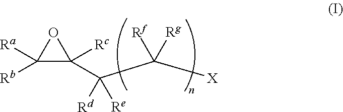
C1([Rb])([Ra])C([Rc])(C(C([X])([Rg])[Rf])([Rd])[Re])O1
